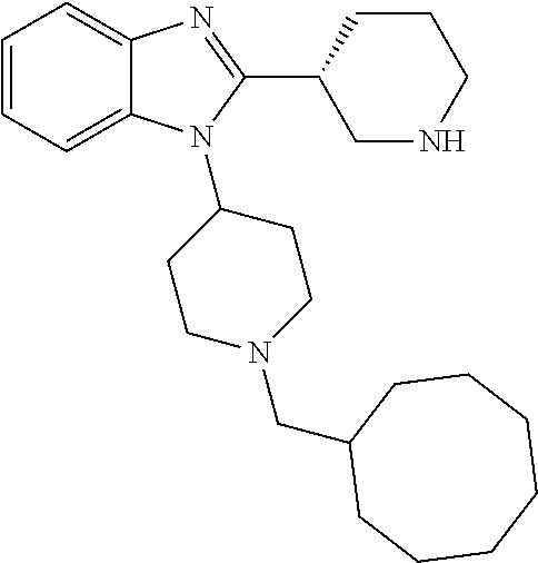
C1=CC=C2C(=C1)N=C(C1CNCCC1)N2C1CCN(CC2CCCCCCC2)CC1
